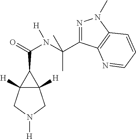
C(C1C2([H])C1([H])CN([H])C2)(=O)N(C(C)(C)C1=NN(C)C2=C1N=CC=C2)[H]
